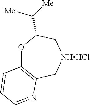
O1C2=C(C[NHHCl]CC1C([Me])[Me])N=CC=C2
